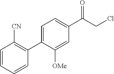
C1(C(CCl)=O)=CC=C(C2=C([CN])C=CC=C2)C([OMe])=C1
